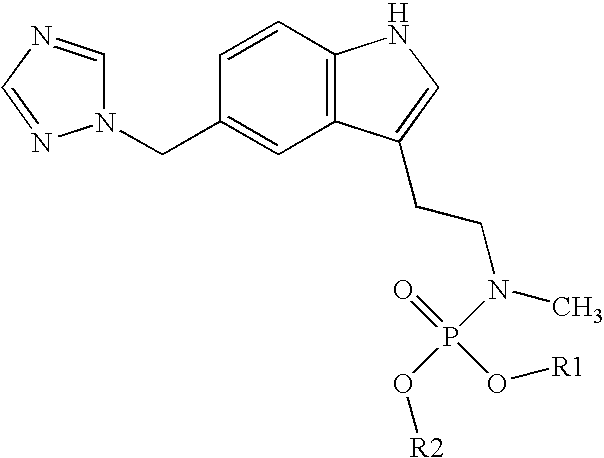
N1(CC2=CC3=C(C=C2)NC=C3CCN(C)P(O[R2])(=O)O[R1])C=NC=N1
